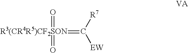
[R3(CR4R5)CF2SON](=C([R7])[EW])(=O)=O
